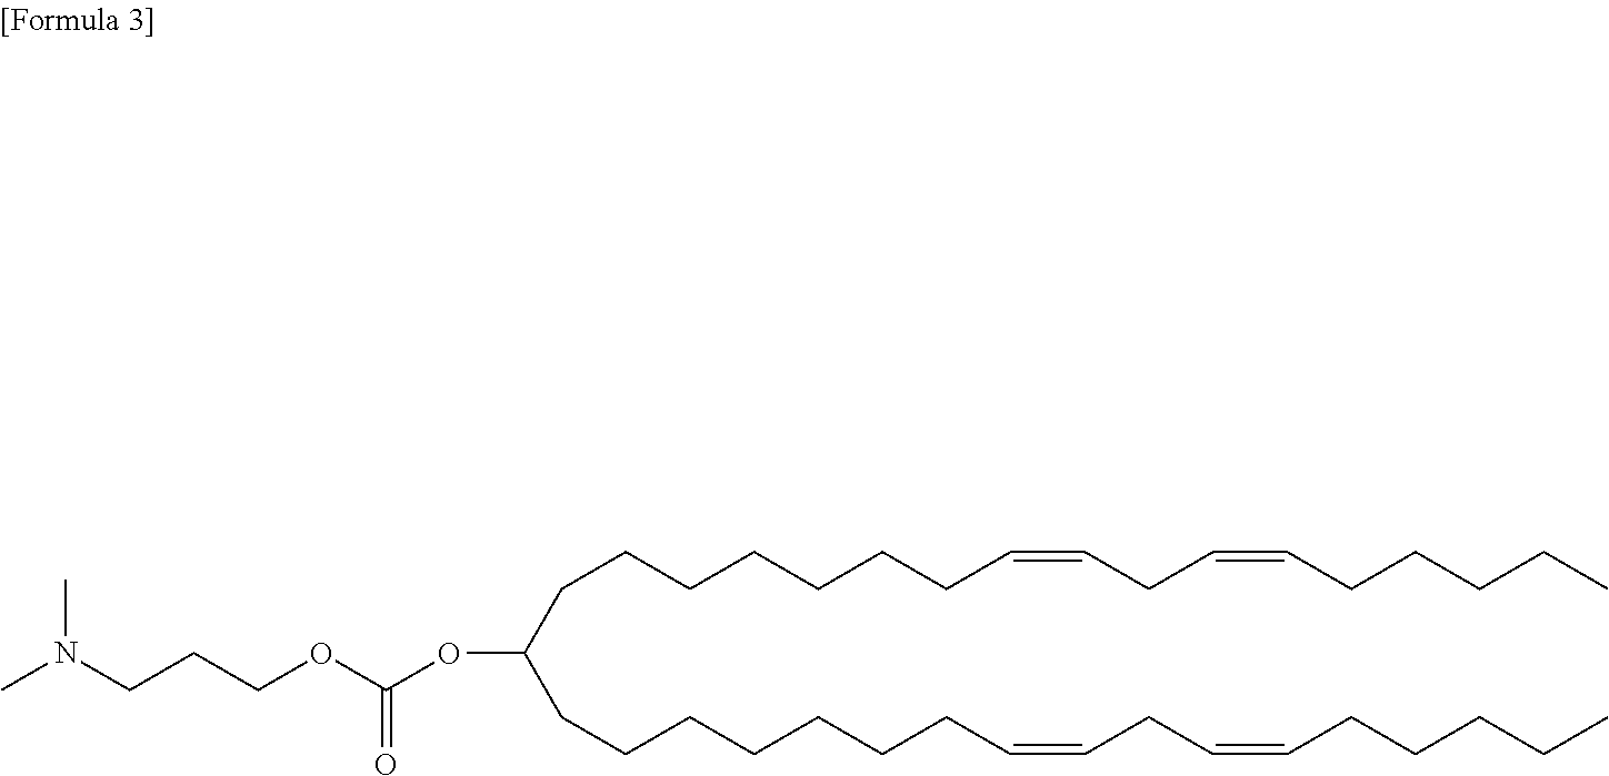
CN(CCCOC(OC(CCCCCCCC=CCC=CCCCCC)CCCCCCCC=CCC=CCCCCC)=O)C
